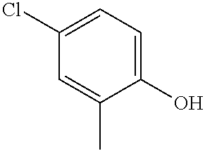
C1(Cl)=CC=C(O)C(C)=C1
